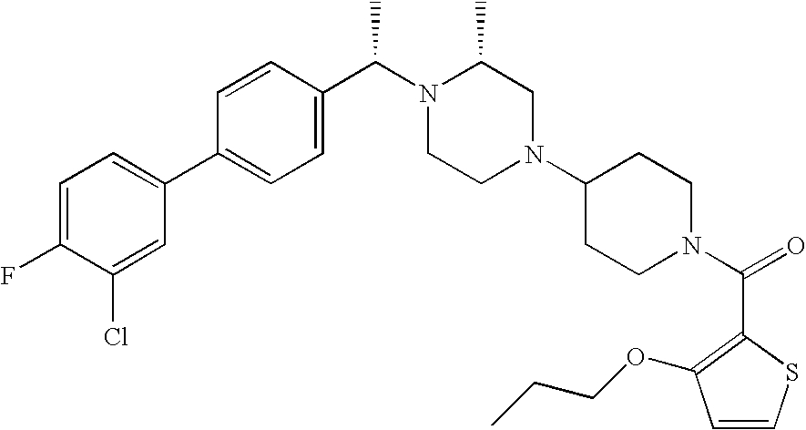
C1=C(F)C(Cl)=CC(C2=CC=C(C(N3CCN(C4CCN(C(C5=C(OCCC)C=CS5)=O)CC4)CC3C)C)C=C2)=C1
